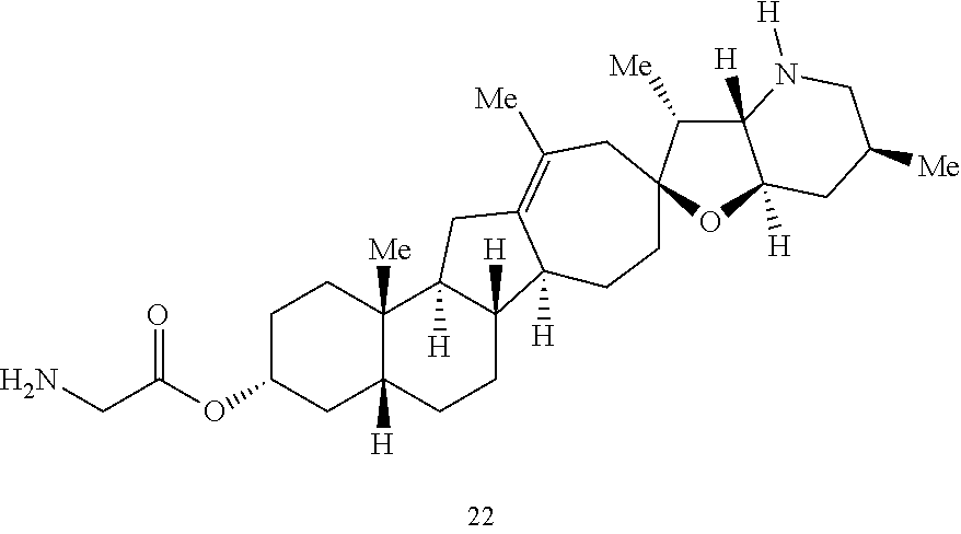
C1C(OC(=O)CN)CC2([H])C([Me])(C1)C1([H])C([H])(CC2)C2([H])C(=C([Me])CC3(CC2)C([Me])C2([H])C([H])(O3)CC([Me])CN2[H])C1
